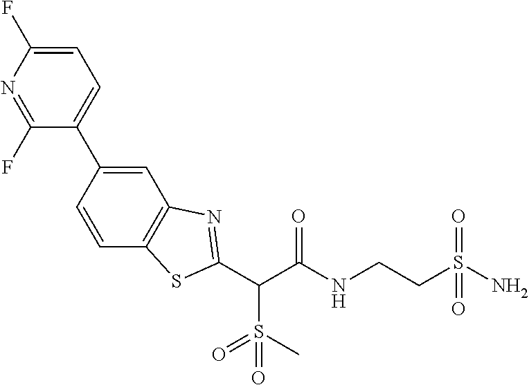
C(C(NCCS(N)(=O)=O)=O)(C1=NC2=C(C=CC(C3=CC=C(F)N=C3F)=C2)S1)S(=O)(=O)C
